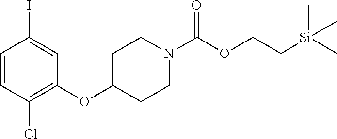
C1=CC(Cl)=C(OC2CCN(C(OCC[Si](C)(C)C)=O)CC2)C=C1I
